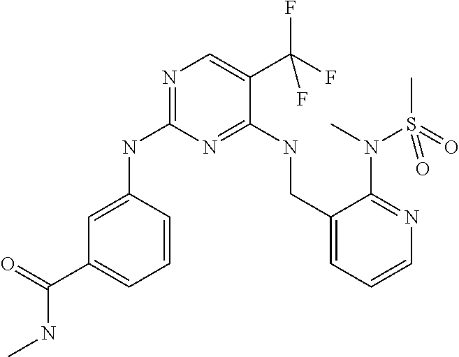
C1=C(NC2=NC=C(C(F)(F)F)C(NCC3=CC=CN=C3N(C)S(=O)(C)=O)=N2)C=CC=C1C(=O)NC
